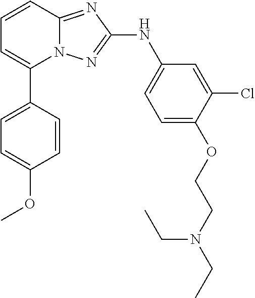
C1=CC2=NC(NC3=CC=C(OCCN(CC)CC)C(Cl)=C3)=NN2C(C2=CC=C(OC)C=C2)=C1
